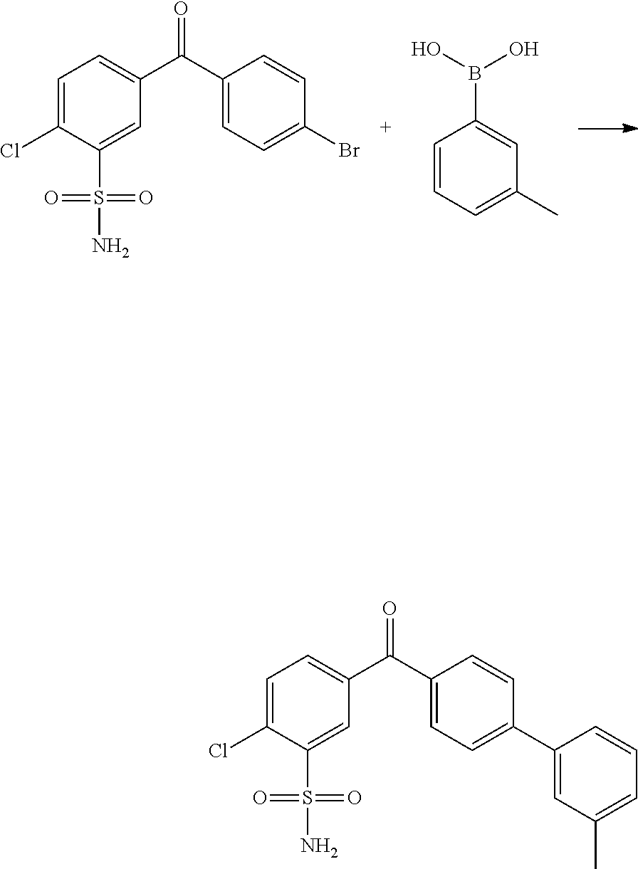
C1=C(Cl)C(S(=O)(=O)N)=CC(C(C2=CC=C(Br)C=C2)=O)=C1.C1=CC=C(C)C=C1B(O)O.C1=C(Cl)C(S(=O)(=O)N)=CC(C(C2=CC=C(C3=CC(C)=CC=C3)C=C2)=O)=C1
